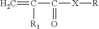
C=C(C([X][R])=O)[R1]
